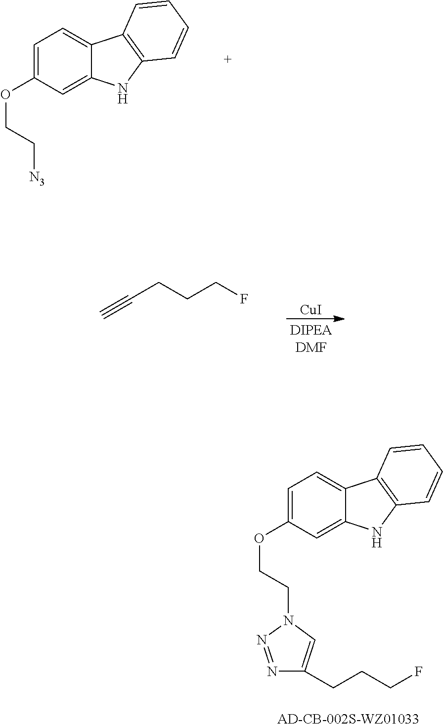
C1=C(OCCN2N=NC(CCCF)=C2)C=C2C(=C1)C1=C(N2)C=CC=C1.C1=C(OCC[N3])C=C2C(=C1)C1=C(N2)C=CC=C1.[CuI].C(CCCF)#C
